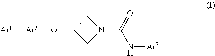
C1(O[Ar3][Ar1])CN(C(=O)N[Ar2])C1
